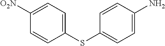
C1([O2N])=CC=C(SC2=CC=C(N)C=C2)C=C1
